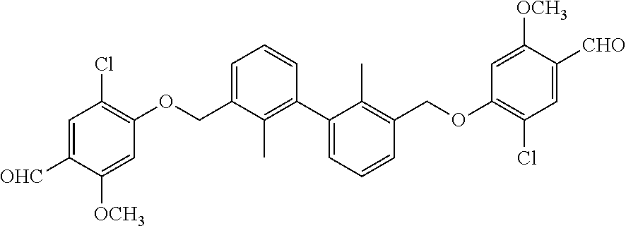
C1(OCC2=CC=CC(C3=CC=CC(COC4=C(Cl)C=C([CHO])C([OCH3])=C4)=C3C)=C2C)=C(Cl)C=C([OHC])C([OCH3])=C1
